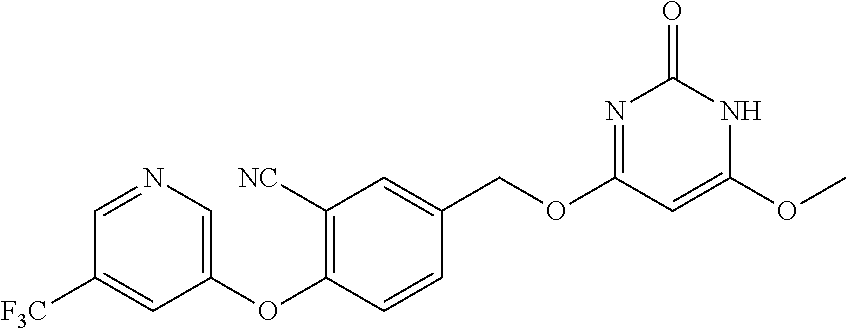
C1=NC=C(OC2=C([NC])C=C(COC3=NC(=O)NC(OC)=C3)C=C2)C=C1[F3C]
